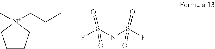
C1CC[N+](C)(CCC)C1.FS([N-]S(F)(=O)=O)(=O)=O
